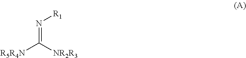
N(=C([NR2R3])[R5R4N])[R1]
